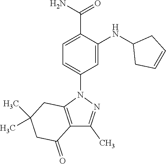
C12=C(N(C3=CC=C(C(N)=O)C(NC4CC=CC4)=C3)N=C1C)CC(C)(C)CC2=O
